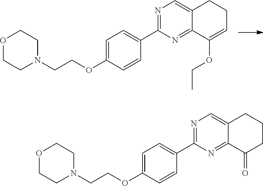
C1=C(OCCN2CCOCC2)C=CC(C2=NC=C3C(=N2)C(OCC)=CCC3)=C1.C1=C(OCCN2CCOCC2)C=CC(C2=NC=C3C(=N2)C(=O)CCC3)=C1
